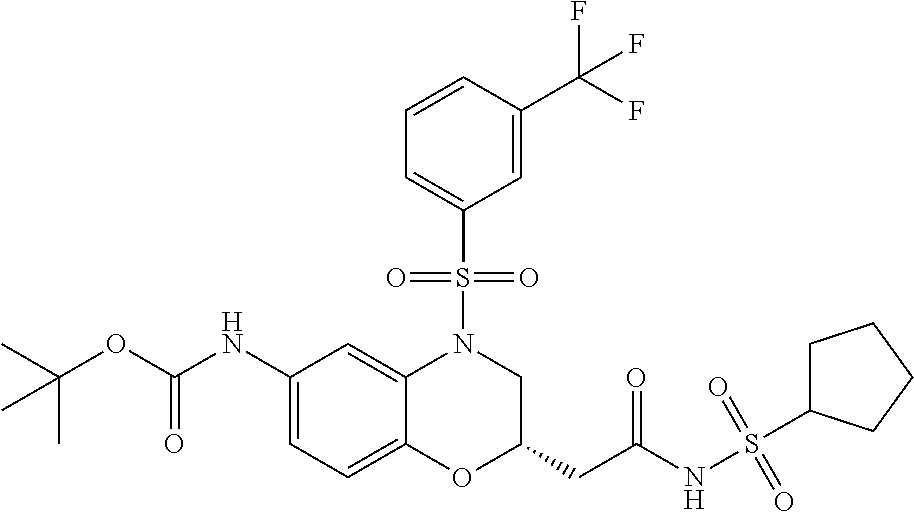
C1(NC(OC(C)(C)C)=O)=CC=C2C(=C1)N(S(C1=CC=CC(C(F)(F)F)=C1)(=O)=O)CC(CC(NS(=O)(=O)C1CCCC1)=O)O2
